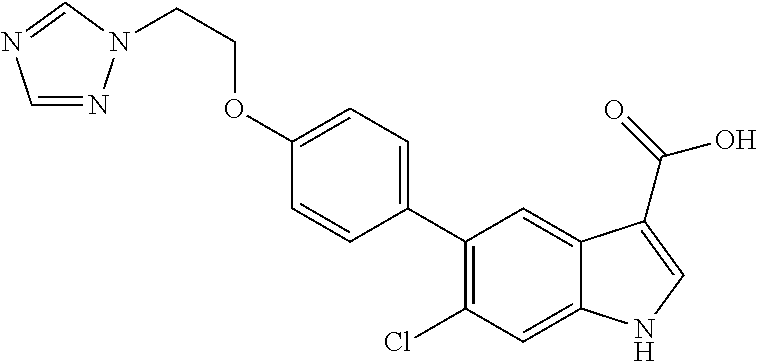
C1=NN(CCOC2=CC=C(C3=C(Cl)C=C4C(=C3)C(C(=O)O)=CN4)C=C2)C=N1
